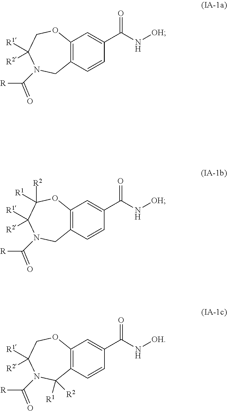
C12=C(C=CC(C(N[OH])=O)=C1)CN(C([R])=O)C([R1])([R2])CO2.C12=C(C=CC(C(N[OH])=O)=C1)CN(C([R])=O)C([R1])([R2])C([R2])([R1])O2.C12=C(C=CC(C(N[OH])=O)=C1)C([R2])([R1])N(C([R])=O)C([R1])([R2])CO2
